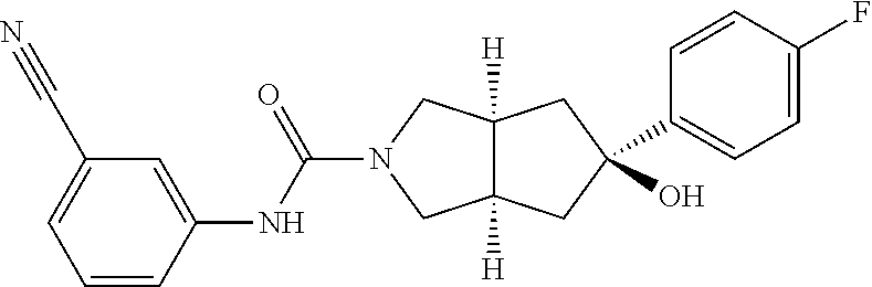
C1=CC(NC(=O)N2CC3([H])C([H])(C2)CC(C2=CC=C(F)C=C2)(O)C3)=CC(C#N)=C1
